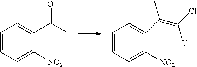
C1=CC=C([NO2])C(C(C)=O)=C1.C1=CC=C([NO2])C(C(=C(Cl)Cl)C)=C1
